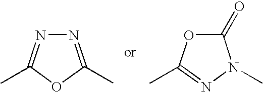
N1=C(C)OC(C)=N1.O1C(=O)N(C)N=C1C
